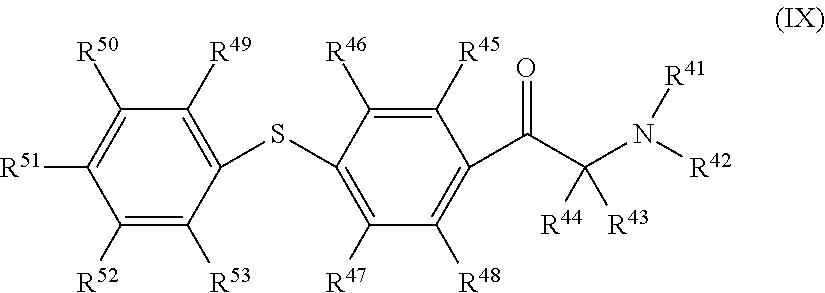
C1(SC2=C([R49])C([R50])=C([R51])C([R52])=C2[R53])=C([R47])C([R48])=C(C(C(N([R42])[R41])([R44])[R43])=O)C([R45])=C1[R46]
